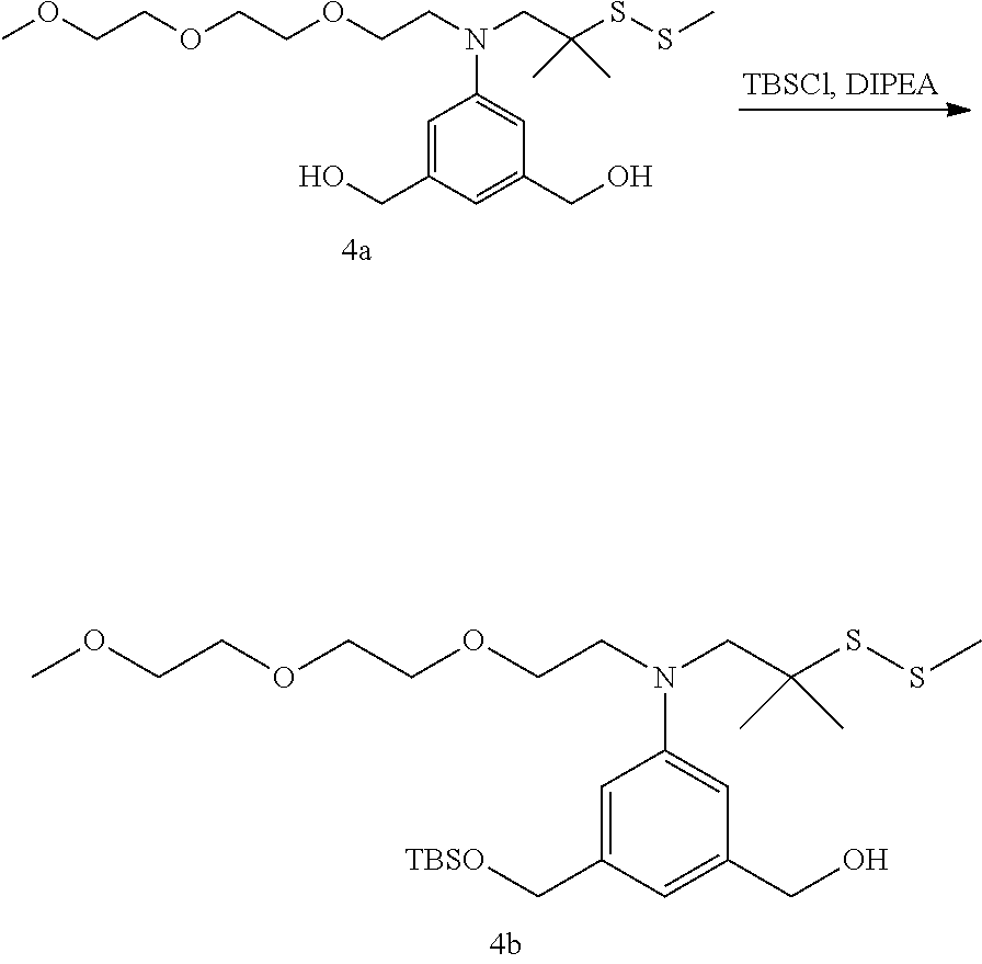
C1=C(C[TBSO])C=C(CO)C=C1N(CCOCCOCCOC)CC(SSC)(C)C.C1=C(CO)C=C(CO)C=C1N(CCOCCOCCOC)CC(SSC)(C)C
